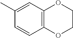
C12=C(C=C(C)C=C1)OCCO2
